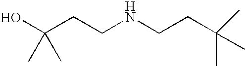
OC(CCNCCC(C)(C)C)(C)C
